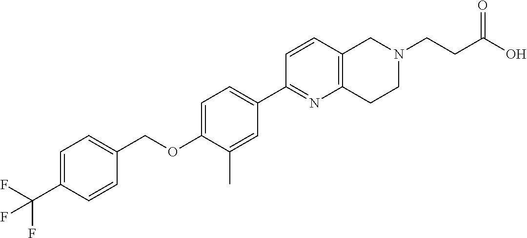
C1=C(C(F)(F)F)C=CC(COC2=CC=C(C3=NC4=C(C=C3)CN(CCC(O)=O)CC4)C=C2C)=C1
